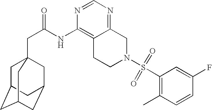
C1C2CC3CC(CC1(CC(=O)NC1=C4C(=NC=N1)CN(S(C1=C(C)C=CC(F)=C1)(=O)=O)CC4)C3)C2
